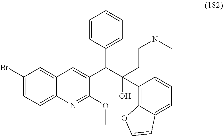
C1(Br)=CC=C2C(=C1)C=C(C(C1=CC=CC=C1)C(C1=C3C(=CC=C1)C=CO3)(O)CCN(C)C)C(OC)=N2
